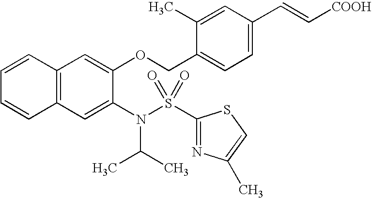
C12=C(C=C(N(S(C3=NC(C)=CS3)(=O)=O)C(C)C)C(OCC3=CC=C(C=C[COOH])C=C3C)=C1)C=CC=C2
